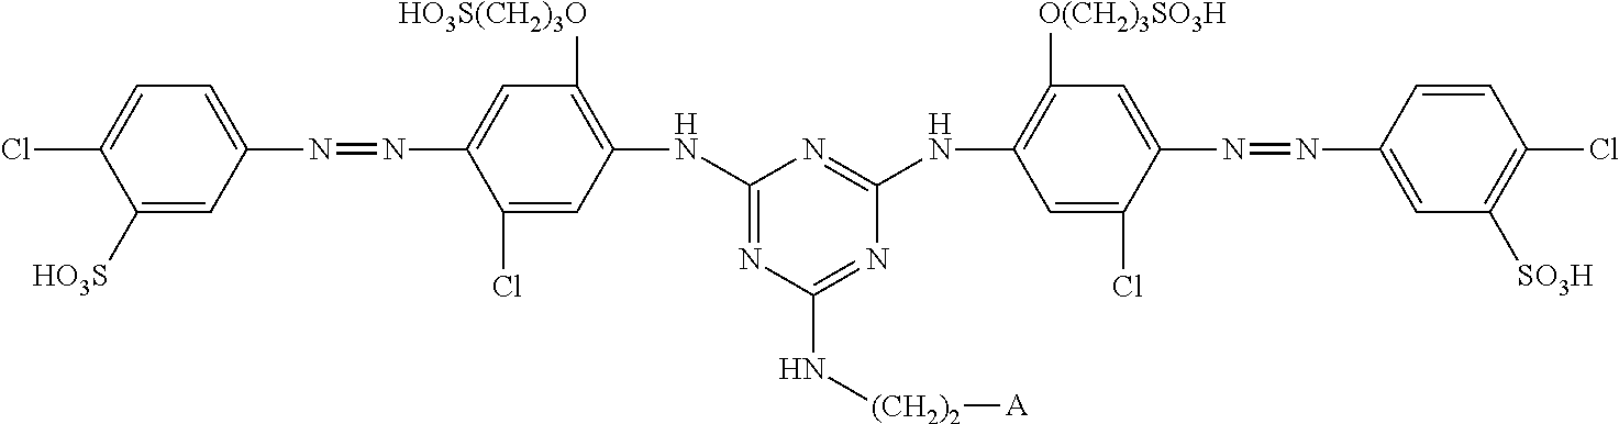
C1([HO3S])=CC(N=NC2=CC([HO3S(CH2)3O])=C(NC3=NC(N[(CH2)2][A])=NC(NC4=C([O(CH2)3SO3H])C=C(N=NC5=CC([SO3H])=C(Cl)C=C5)C(Cl)=C4)=N3)C=C2Cl)=CC=C1Cl
